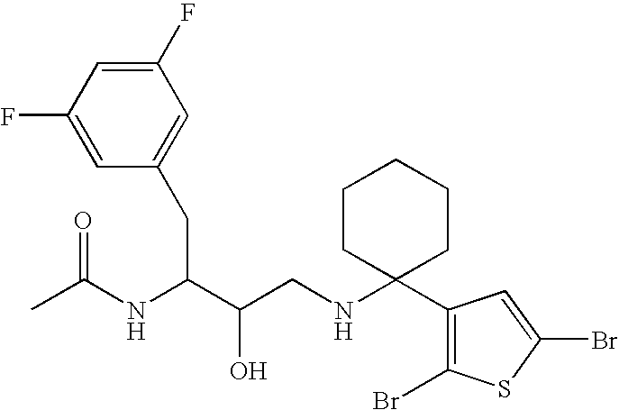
CC(NC(C(CNC1(C2=C(Br)SC(Br)=C2)CCCCC1)O)CC1=CC(F)=CC(F)=C1)=O
